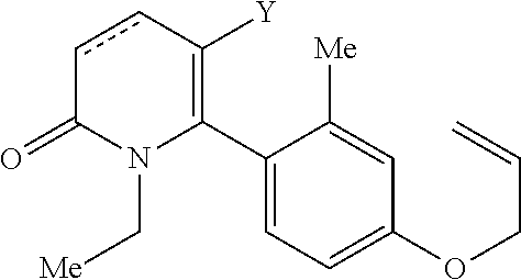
C1(C2=C([Y])ccC(=O)N2C[Me])=CC=C(OCC=C)C=C1[Me]
